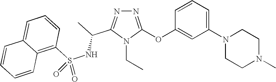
N1=C(OC2=CC(N3CCN(C)CC3)=CC=C2)N(CC)C(C(C)NS(C2=C3C(=CC=C2)C=CC=C3)(=O)=O)=N1
